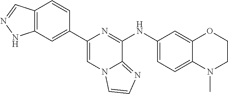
C1(NC2=CC=C3C(=C2)OCCN3C)=NC(C2=CC3=C(C=C2)C=NN3)=CN2C1=NC=C2
